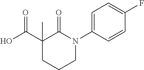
C1(N2C(=O)C(C(O)=O)(C)CCC2)=CC=C(F)C=C1
